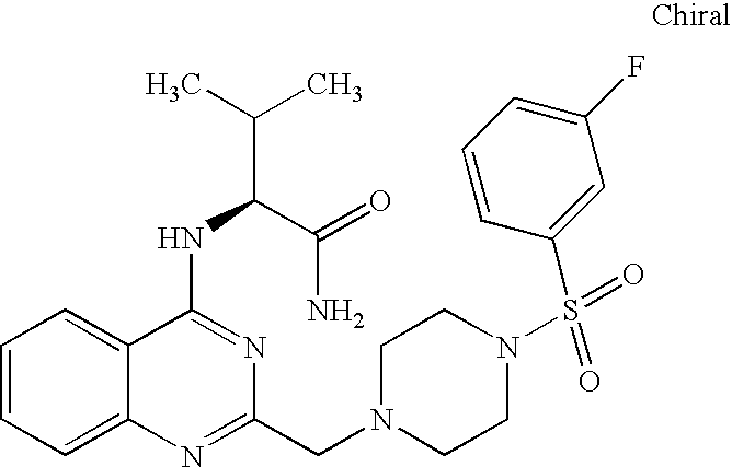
C1=CC=C2C(=C1)C(NC(C(C)C)C(=O)N)=NC(CN1CCN(S(=O)(C3=CC(F)=CC=C3)=O)CC1)=N2
